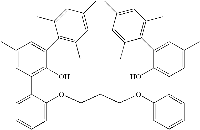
C1(C)=CC(C2=CC=CC=C2OCCCOC2=CC=CC=C2C2=C(O)C(C3=C(C)C=C(C)C=C3C)=CC(C)=C2)=C(O)C(C2=C(C)C=C(C)C=C2C)=C1
